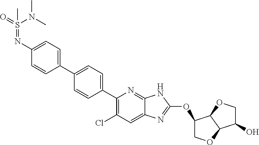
O=S(N(C)C)(=NC1=CC=C(C2=CC=C(C3=C(Cl)C=C4C(=N3)NC(OC3COC5C3OCC5O)=N4)C=C2)C=C1)C
